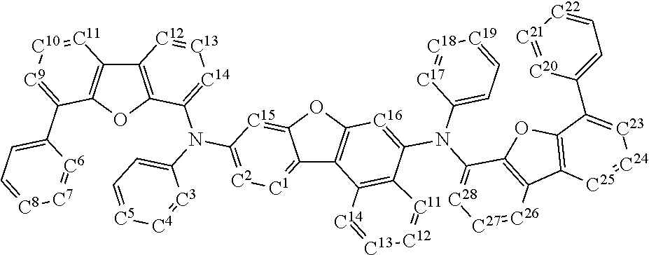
C12=C(OC3=C1[C11]=[C10][C9]=C3C1=CC=[C8][C7]=[C6]1)C(N(C1=CC=[C5][C4]=[C3]1)C1=[C2][C1]=C3C4=C(OC3=[C15]1)[C16]=C(N(C1=[C28][C27]=[C26]C3=C1OC1=C3[C25]=[C24][C23]=C1C1=CC=[C22][C21]=[C20]1)C1=CC=[C19][C18]=[C17]1)C1=C4[C14]=[C13][C12]=[C11]1)=[C14][C13]=[C12]2
